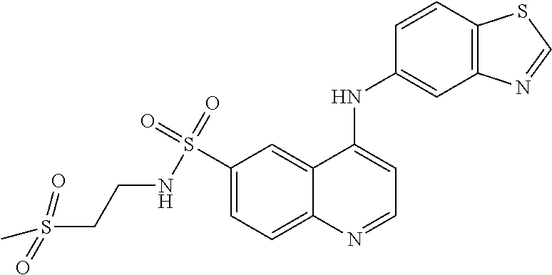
C1(S(=O)(=O)NCCS(C)(=O)=O)=CC=C2C(=C1)C(NC1=CC3=C(C=C1)SC=N3)=CC=N2
